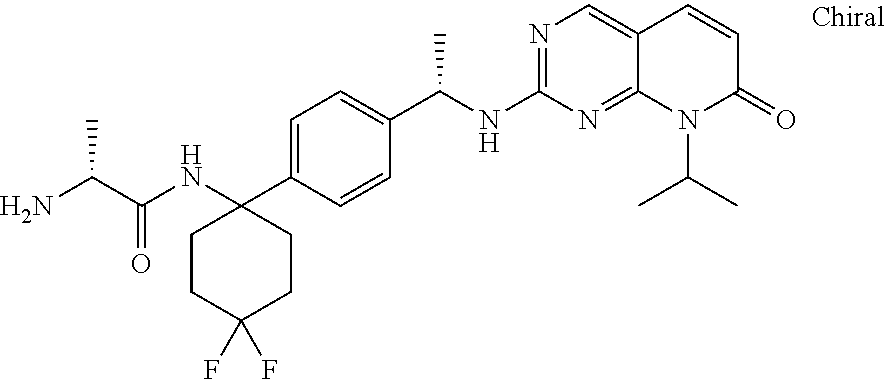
NC(C(NC1(C2=CC=C(C(NC3=NC=C4C(=N3)N(C(C)C)C(=O)C=C4)C)C=C2)CCC(F)(F)CC1)=O)C
